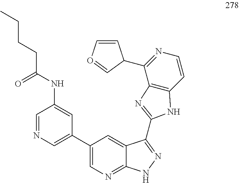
C1=NC=C(C2=CN=C3C(=C2)C(C2=NC4=C(C=CN=C4C4C=CO=C4)N2)=NN3)C=C1NC(=O)CCCC
